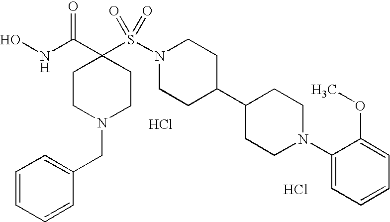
N1(S(C2(C(NO)=O)CCN(CC3=CC=CC=C3)CC2)(=O)=O)CCC(C2CCN(C3=CC=CC=C3OC)CC2)CC1.Cl.Cl
